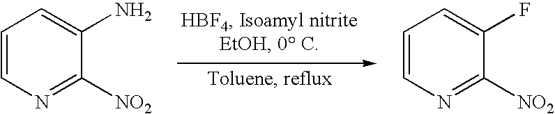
C1=CN=C([NO2])C(N)=C1.C1=CN=C([NO2])C(F)=C1
